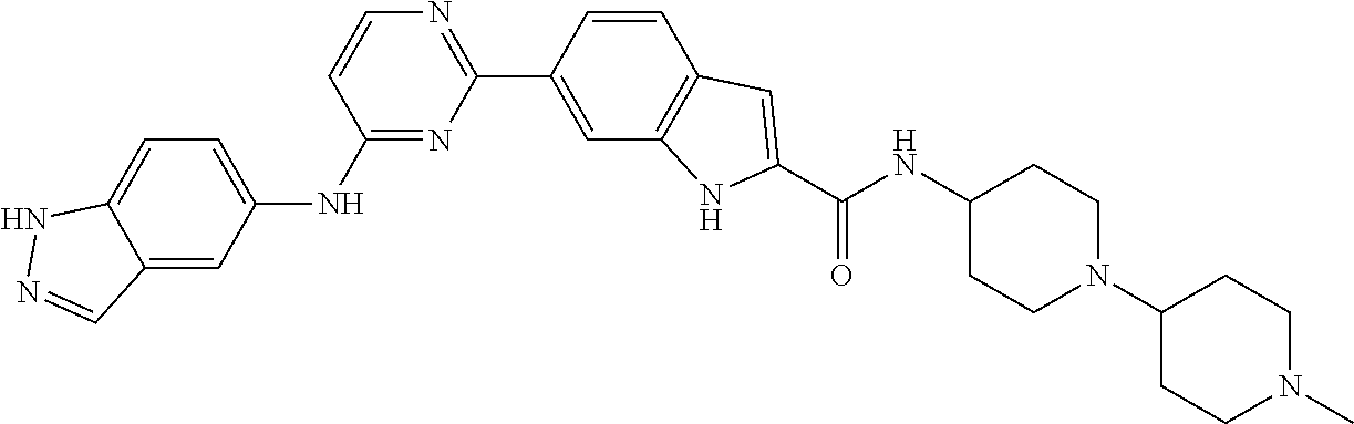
C12=CC=C(NC3=NC(C4=CC5=C(C=C4)C=C(C(NC4CCN(C6CCN(C)CC6)CC4)=O)N5)=NC=C3)C=C1C=NN2
